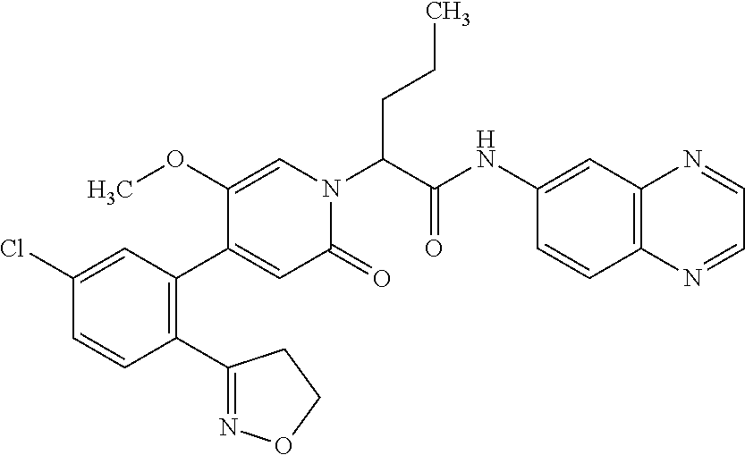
C1(Cl)=CC(C2=CC(=O)N(C(C(NC3=CC4=C(C=C3)N=CC=N4)=O)CCC)C=C2OC)=C(C2=NOCC2)C=C1
